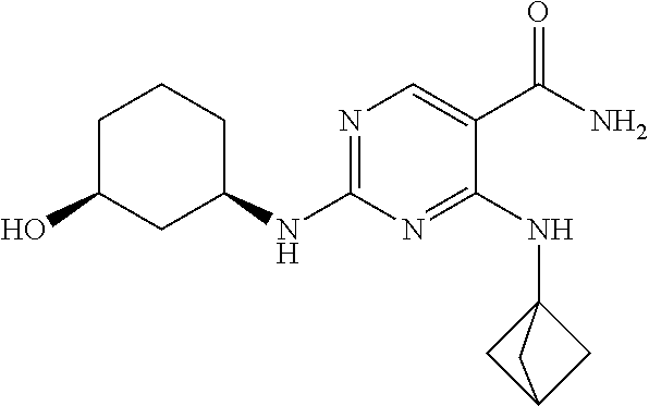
N1=C(NC2CCCC(O)C2)N=C(NC23CC(C2)C3)C(C(N)=O)=C1
